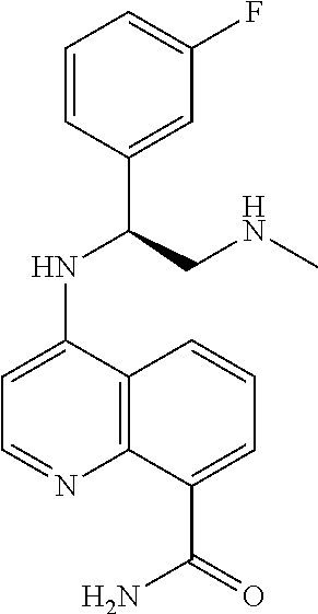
C1=CC(C(CNC)NC2=CC=NC3=C2C=CC=C3C(=O)N)=CC(F)=C1
